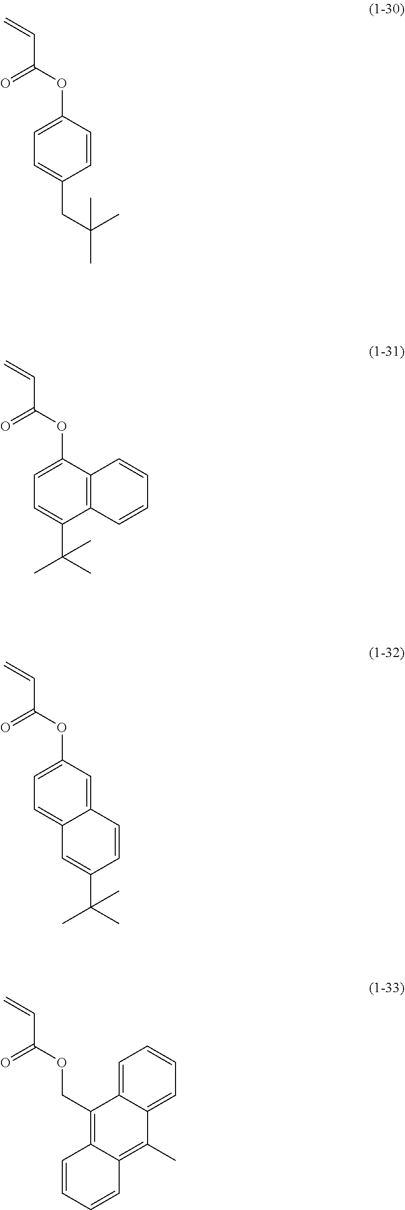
C1=CC(OC(C=C)=O)=CC=C1CC(C)(C)C.C12=C(C(OC(C=C)=O)=CC=C1C(C)(C)C)C=CC=C2.C12=CC(OC(C=C)=O)=CC=C1C=C(C(C)(C)C)C=C2.C12=C(COC(C=C)=O)C3=CC=CC=C3C(C)=C1C=CC=C2
